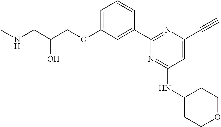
C1=C(OCC(CNC)O)C=C(C2=NC(C#C)=CC(NC3CCOCC3)=N2)C=C1
